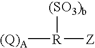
[(SO3)b][R]([Z])[(Q)A]
